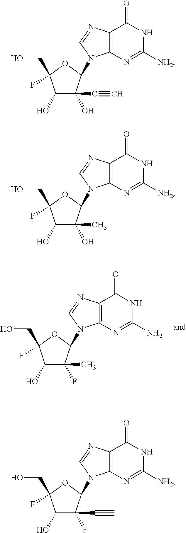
C1(O)C(C)(F)C(N2C3=C(N=C2)C(=O)NC(N)=N3)OC1(F)CO.C1(O)C(C#C)(O)C(N2C3=C(N=C2)C(=O)NC([NH2])=N3)OC1(F)CO.C1(O)C(C)(O)C(N2C3=C(N=C2)C(=O)NC([NH2])=N3)OC1(F)CO.C1(O)C(C#C)(F)C(N2C3=C(N=C2)C(=O)NC([NH2])=N3)OC1(F)CO
